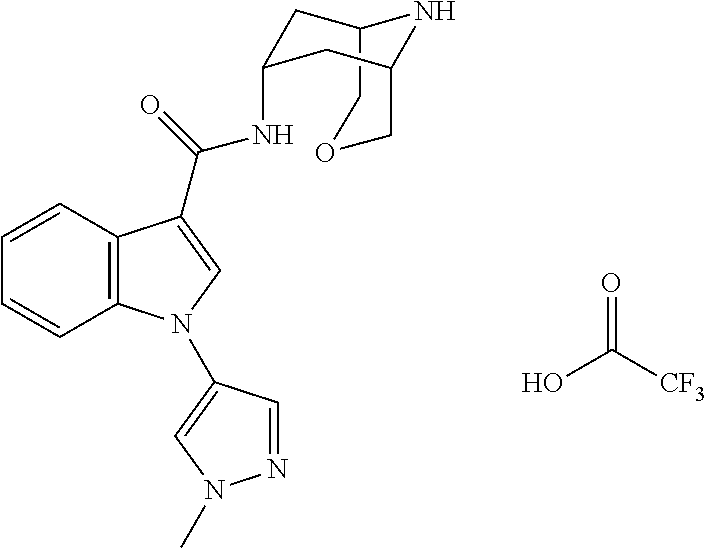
OC([CF3])=O.C1=CC2=C(C=C1)C(C(=O)NC1CC3COCC(C1)N3)=CN2C1=CN(C)N=C1
